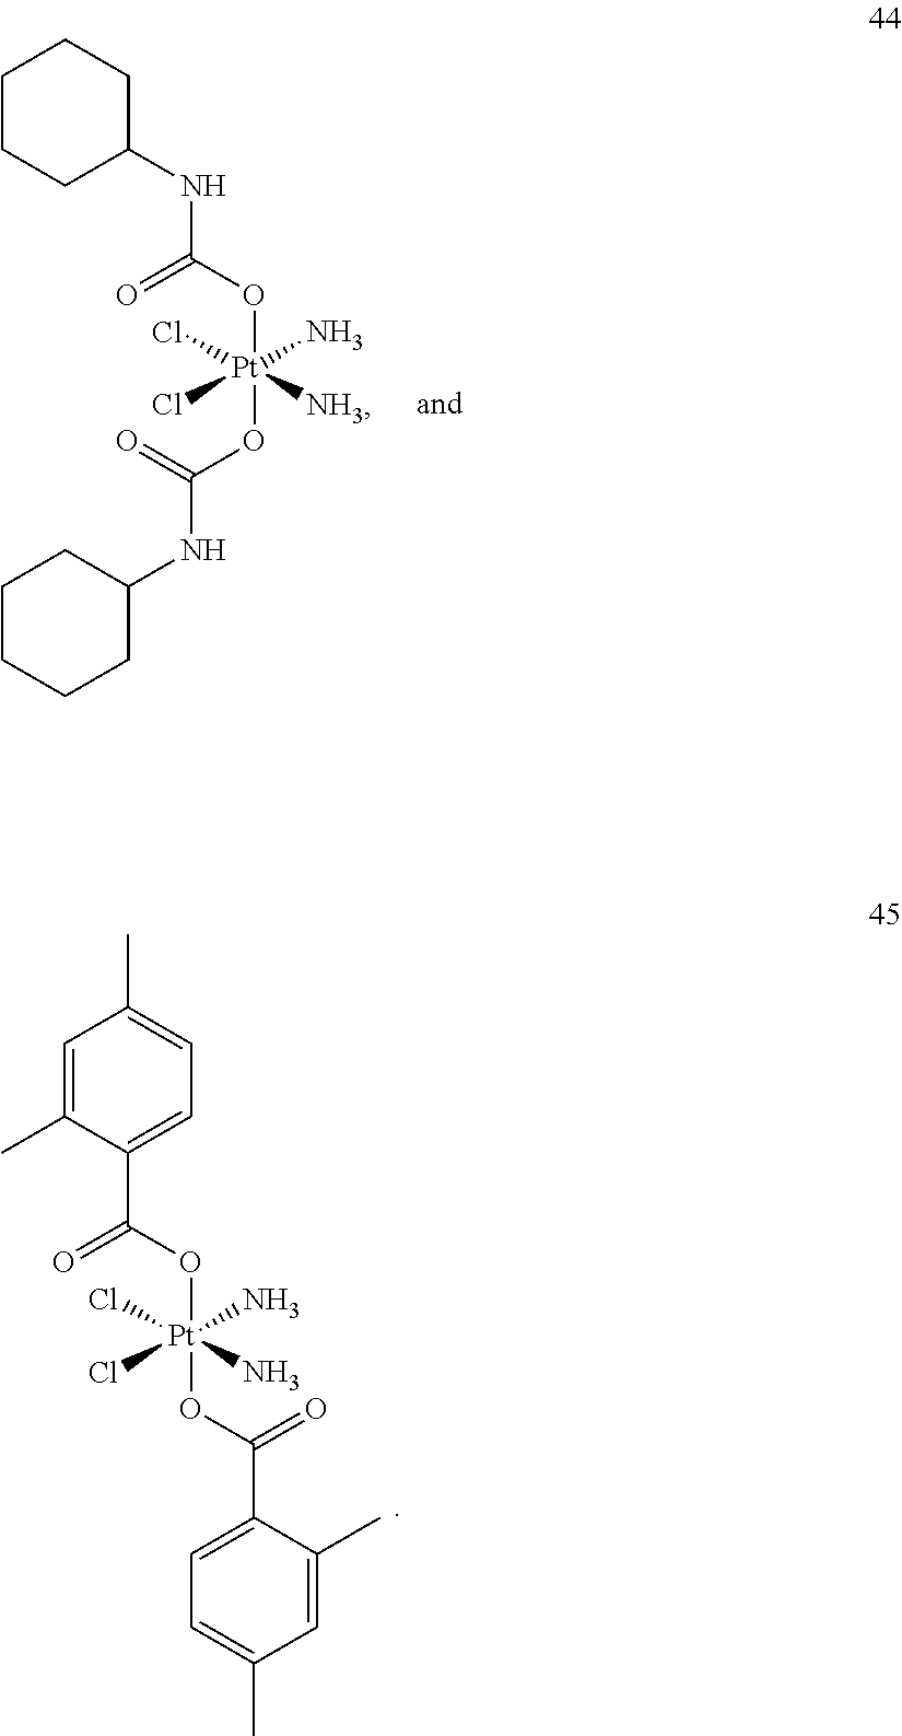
O([Pt](OC(=O)NC1CCCCC1)(Cl)(Cl)(N)[NH3])C(=O)NC1CCCCC1.O([Pt](OC(=O)C1=CC=C(C)C=C1C)(Cl)(Cl)(N)N)C(=O)C1=CC=C(C)C=C1C
